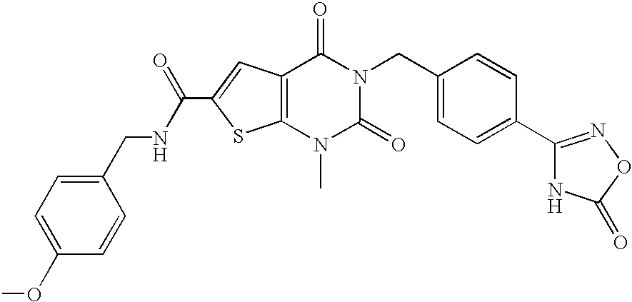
C12=C(C=C(C(NCC3=CC=C(OC)C=C3)=O)S1)C(=O)N(CC1=CC=C(C3=NOC(=O)N3)C=C1)C(=O)N2C
